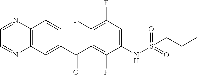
C12=C(C=C(C(C3=C(F)C(NS(CCC)(=O)=O)=CC(F)=C3F)=O)C=C1)N=CC=N2
